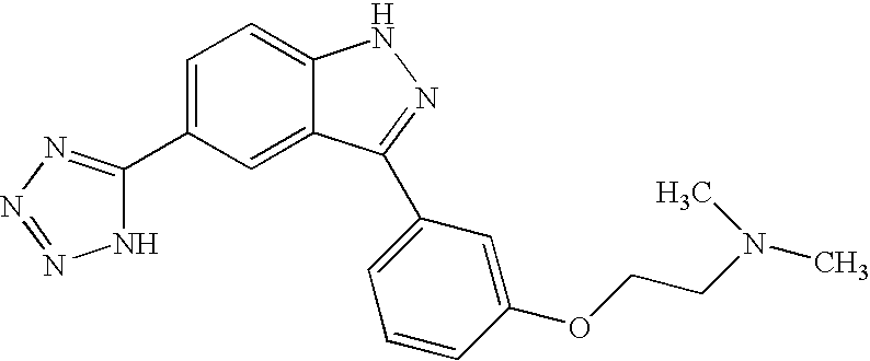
C1=C(C2=NN=NN2)C=C2C(=C1)NN=C2C1=CC=CC(OCCN(C)C)=C1
